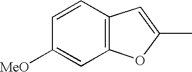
C1([MeO])=CC2=C(C=C1)C=C(C)O2
